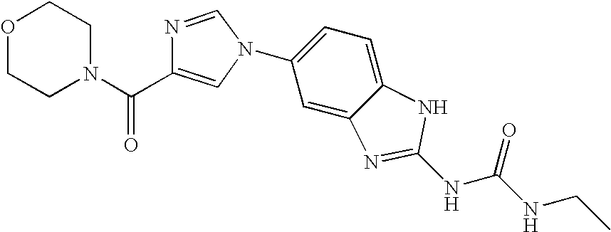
C1=C2C(=CC=C1N1C=NC(C(N3CCOCC3)=O)=C1)NC(NC(NCC)=O)=N2
